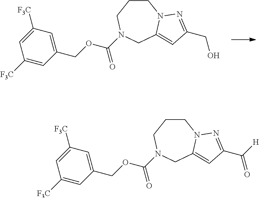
C1CCN(C(=O)OCC2=CC([F3C])=CC([F3C])=C2)CC2=CC(CO)=NN12.C1CCN(C(=O)OCC2=CC([F3C])=CC([F3C])=C2)CC2=CC(C([H])=O)=NN12
